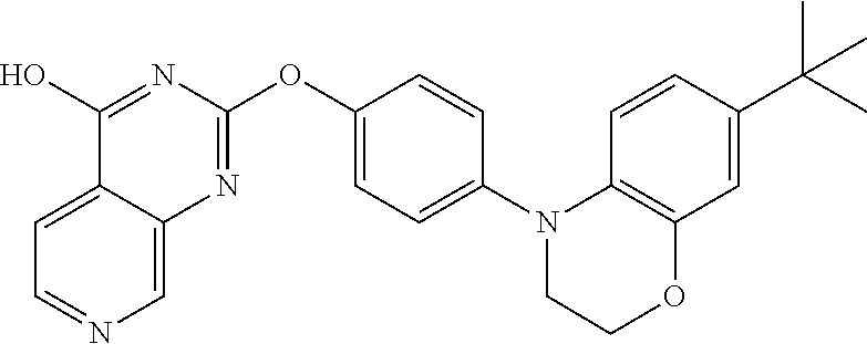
C12=CC=NC=C1N=C(OC1=CC=C(N3C4=C(C=C(C(C)(C)C)C=C4)OCC3)C=C1)N=C2O
